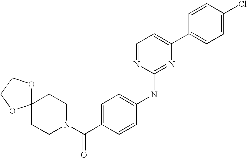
C1=CC(C2=CC=NC(NC3=CC=C(C(N4CCC5(CC4)OCCO5)=O)C=C3)=N2)=CC=C1Cl
